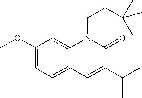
C1(OC)=CC=C2C(=C1)N(CCC(C)(C)C)C(=O)C(C(C)C)=C2
